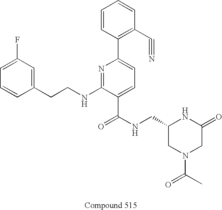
C1=CC(CCNC2=NC(C3=C(C#N)C=CC=C3)=CC=C2C(NCC2NC(=O)CN(C(C)=O)C2)=O)=CC(F)=C1
